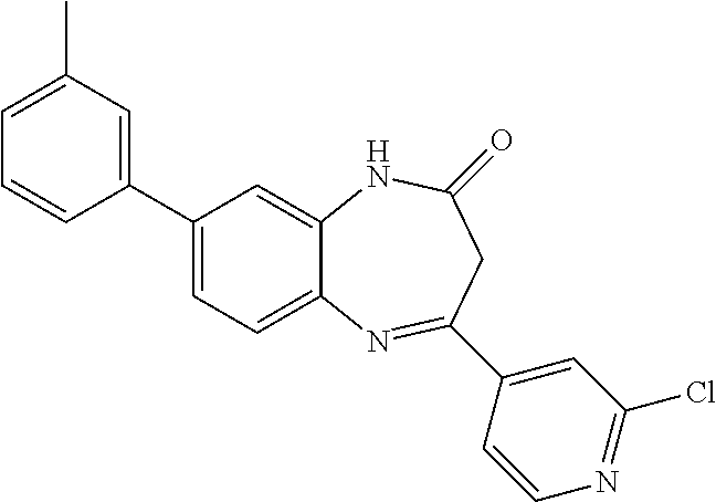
C1(C2=CC(C)=CC=C2)=CC=C2C(=C1)NC(=O)CC(C1=CC(Cl)=NC=C1)=N2
